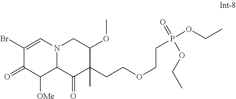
C1(Br)=CN2C(C([OMe])C1=O)C(=O)C(C)(CCOCCP(OCC)(=O)OCC)C(OC)C2
